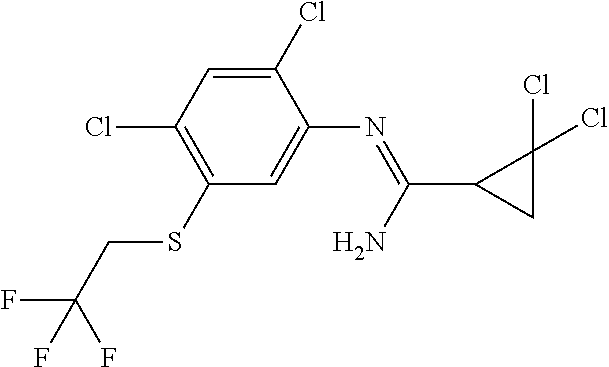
C1(Cl)=CC(Cl)=C(SCC(F)(F)F)C=C1N=C(C1CC1(Cl)Cl)N
